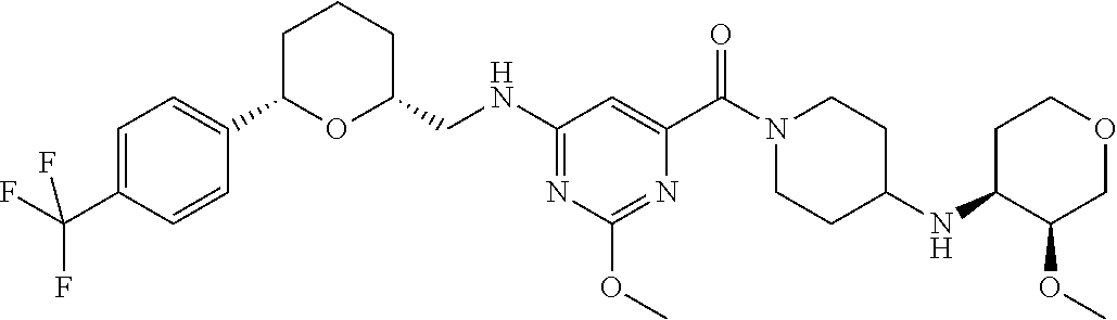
C1C(C2=CC=C(C(F)(F)F)C=C2)OC(CNC2=NC(OC)=NC(C(N3CCC(NC4C(OC)COCC4)CC3)=O)=C2)CC1
